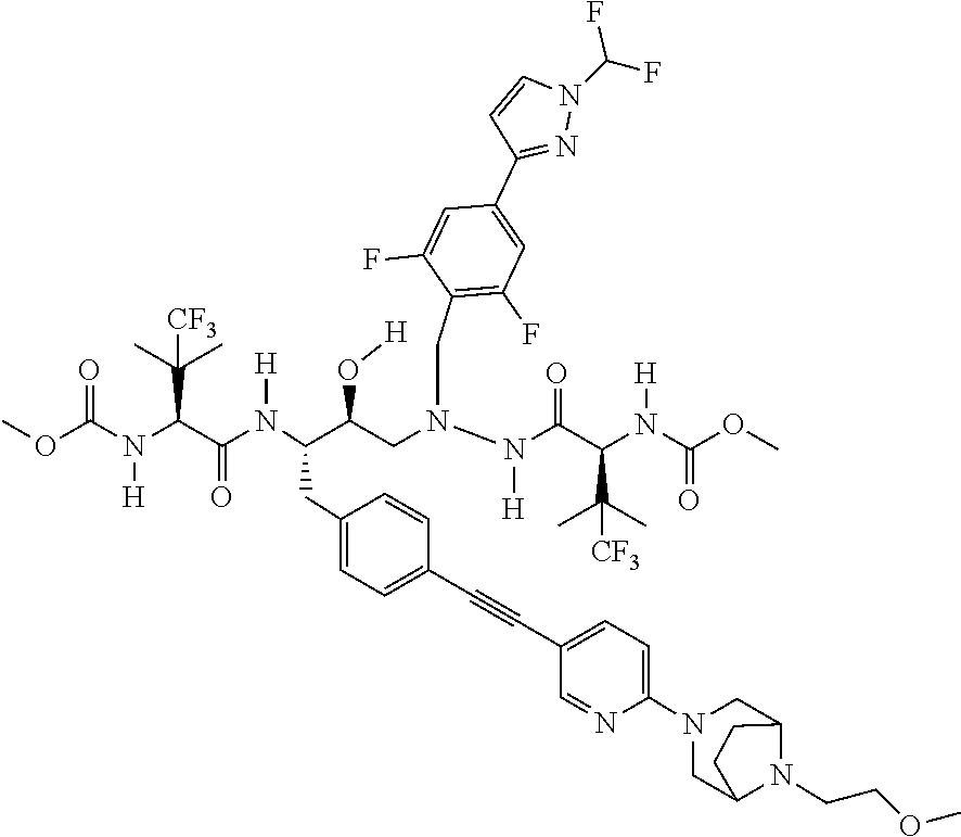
O(C(=O)N(C(C(=O)N(C(C(CN(CC1=C(F)C=C(C2=NN(C(F)F)C=C2)C=C1F)N(C(C(C(C)(C)[CF3])N(C(OC)=O)[H])=O)[H])O[H])CC1=CC=C(C#CC2=CC=C(N3CC4N(CCOC)C(C3)CC4)N=C2)C=C1)[H])C(C)(C)[CF3])[H])C
